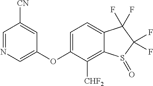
C1=C(OC2=CN=CC([CN])=C2)C([CHF2])=C2C(=C1)C(F)(F)C(F)(F)S2=O
